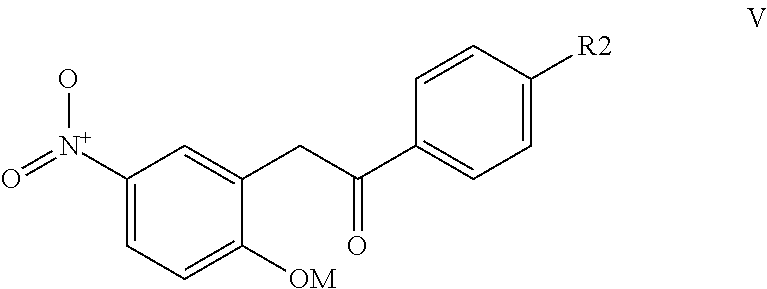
C1([N+](=O)O)=CC=C([OM])C(CC(C2=CC=C([R2])C=C2)=O)=C1
